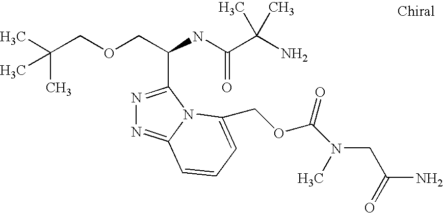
C(OCC(C1=NN=C2N1C(COC(N(C)CC(N)=O)=O)=CC=C2)NC(=O)C(C)(N)C)C(C)(C)C
